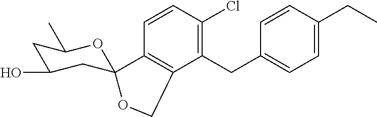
C1=CC(Cl)=C(CC2=CC=C(CC)C=C2)C2=C1C1(CC(O)CC(C)O1)OC2
